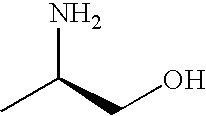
NC(C)CO
